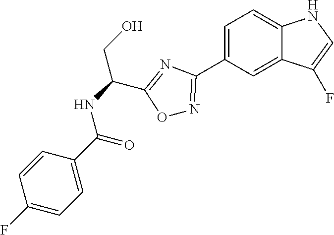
C1=CC(F)=CC=C1C(NC(CO)C1=NC(C2=CC=C3C(=C2)C(F)=CN3)=NO1)=O
